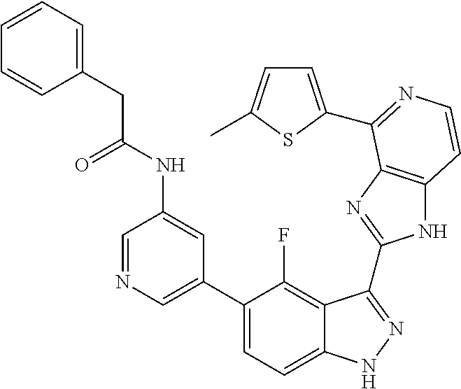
C1=C(C2=CC=C3C(=C2F)C(C2=NC4=C(N2)C=CN=C4C2=CC=C(C)S2)=NN3)C=C(NC(CC2=CC=CC=C2)=O)C=N1
